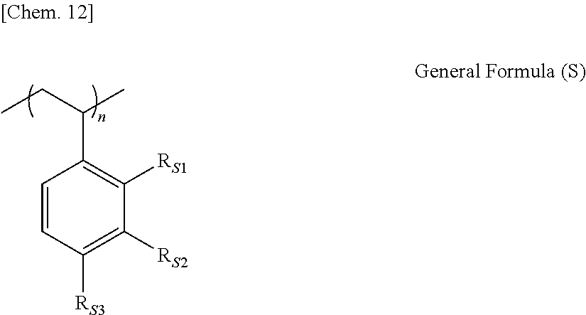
C1=CC([RS3])=C([RS2])C([RS1])=C1C(CC)C
